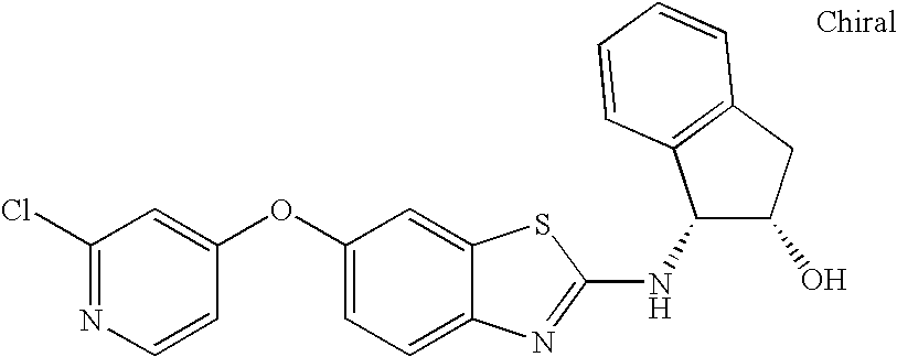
N1=C(Cl)C=C(OC2=CC=C3C(=C2)SC(NC2C(O)CC4=C2C=CC=C4)=N3)C=C1
